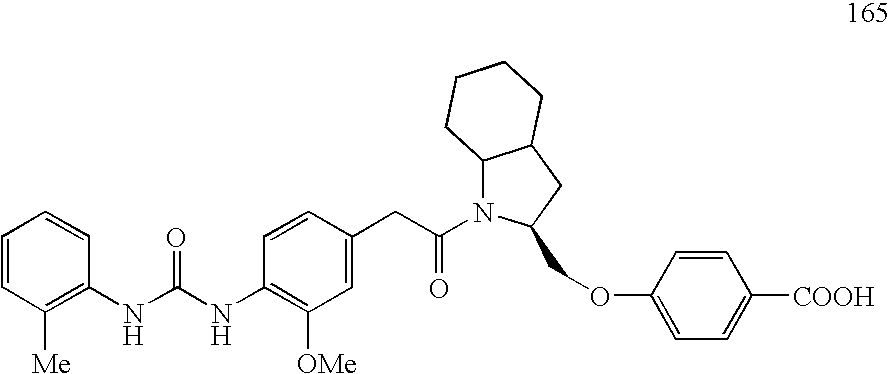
C1=CC([Me])=C(NC(=O)NC2=C([OMe])C=C(CC(=O)N3C4C(CC3COC3=CC=C([COOH])C=C3)CCCC4)C=C2)C=C1
